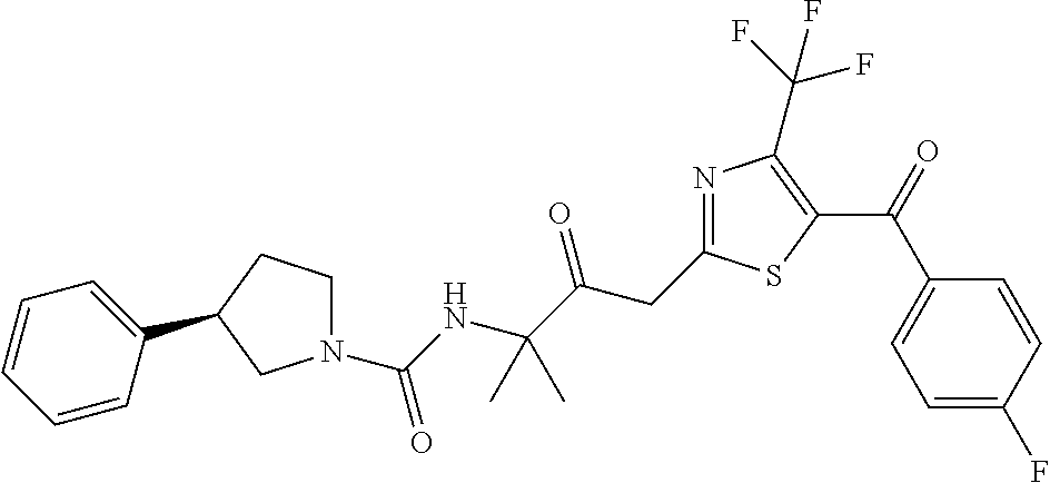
C(N1CCC(C2=CC=CC=C2)C1)(NC(C(CC1=NC(C(F)(F)F)=C(C(=O)C2=CC=C(F)C=C2)S1)=O)(C)C)=O
